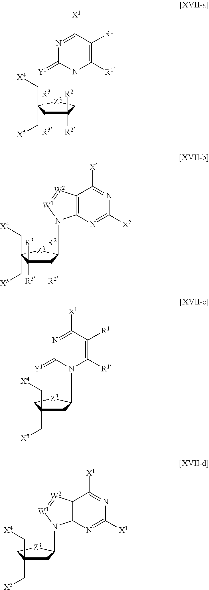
C1([R2])([R2])C([R3])([R3])C(C[X4])(C[X5])[Z3]C1N1C([R1])=C([R1])C([X1])=NC1=[Y1].C1([R2])([R2])C([R3])([R3])C(C[X4])(C[X5])[Z3]C1N1C2=C([W2]=[W1]1)C([X1])=NC([X2])=N2.C1C(C[X4])(C[X5])C[Z3]C1N1C([R1])=C([R1])C([X1])=NC1=[Y1].C1C(C[X4])(C[X5])C[Z3]C1N1C2=C([W2]=[W1]1)C([X1])=NC([X1])=N2
